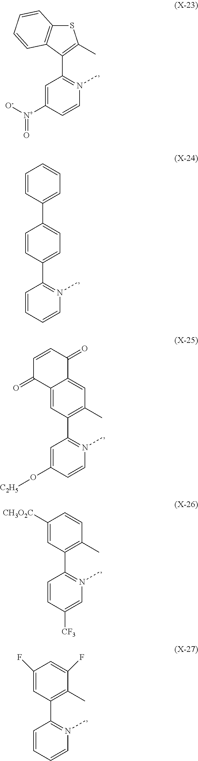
C1(C2=N(C)C=CC([N+]([O-])=O)=C2)=C(C)SC2=C1C=CC=C2.C1(C2=N(C)C=CC=C2)=CC=C(C2=CC=CC=C2)C=C1.C1(C2=N(C)C=CC(O[C2H5])=C2)=C(C)C=C2C(=C1)C(=O)C=CC2=O.C1(C2=N(C)C=C([CF3])C=C2)=C(C)C=CC([CH3O2C])=C1.C1(C2=N(C)C=CC=C2)=C(C)C(F)=CC(F)=C1
